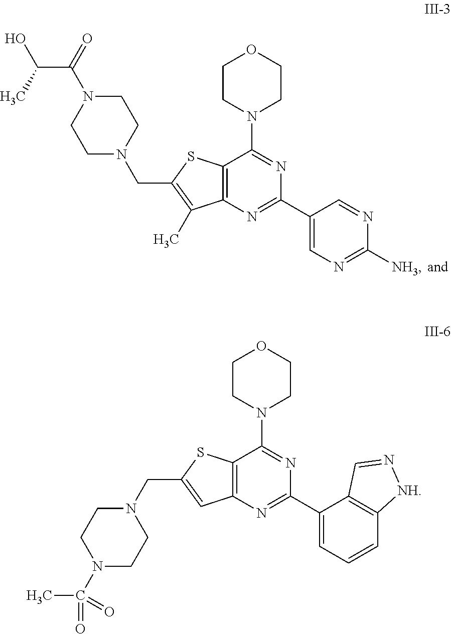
C12=C(N=C(C3=CN=C([NH3])N=C3)N=C1N1CCOCC1)C(C)=C(CN1CCN(C(=O)C(C)O)CC1)S2.C12=C(N=C(C3=CC=CC4=C3C=N[NH]4)N=C1N1CCOCC1)C=C(CN1CCN(C(=O)(=O)C)CC1)S2
